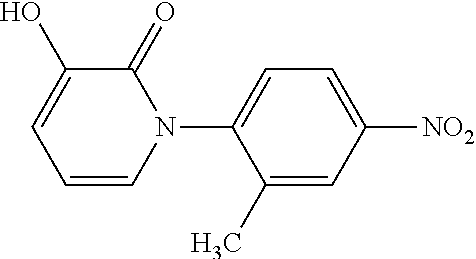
C1=C(C)C(N2C(=O)C(O)=CC=C2)=CC=C1[NO2]
